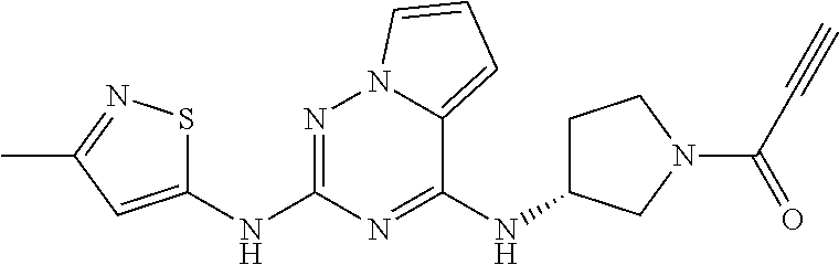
C1(NC2CCN(C(=O)C#C)C2)=NC(NC2=CC(C)=NS2)=NN2C1=CC=C2
